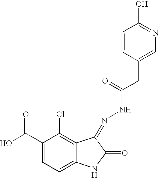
C1(C(O)=O)=CC=C2C(=C1Cl)C(=NNC(=O)CC1=CN=C(O)C=C1)C(=O)N2
